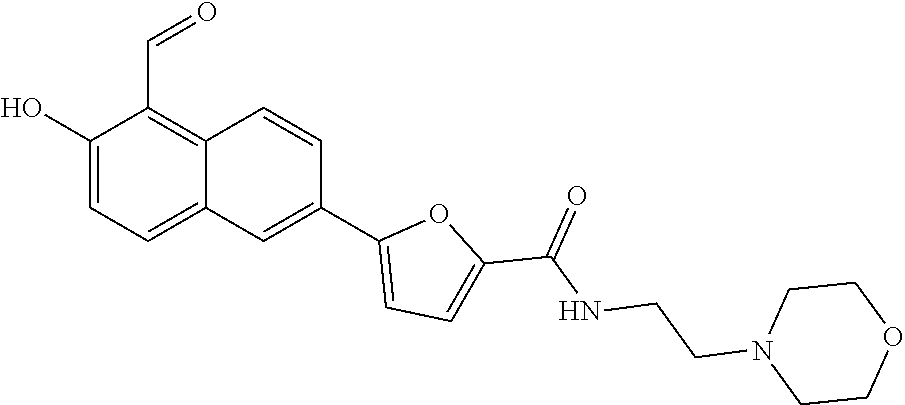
OC1=CC=C2C(=C1C=O)C=CC(C1=CC=C(C(=O)NCCN3CCOCC3)O1)=C2
